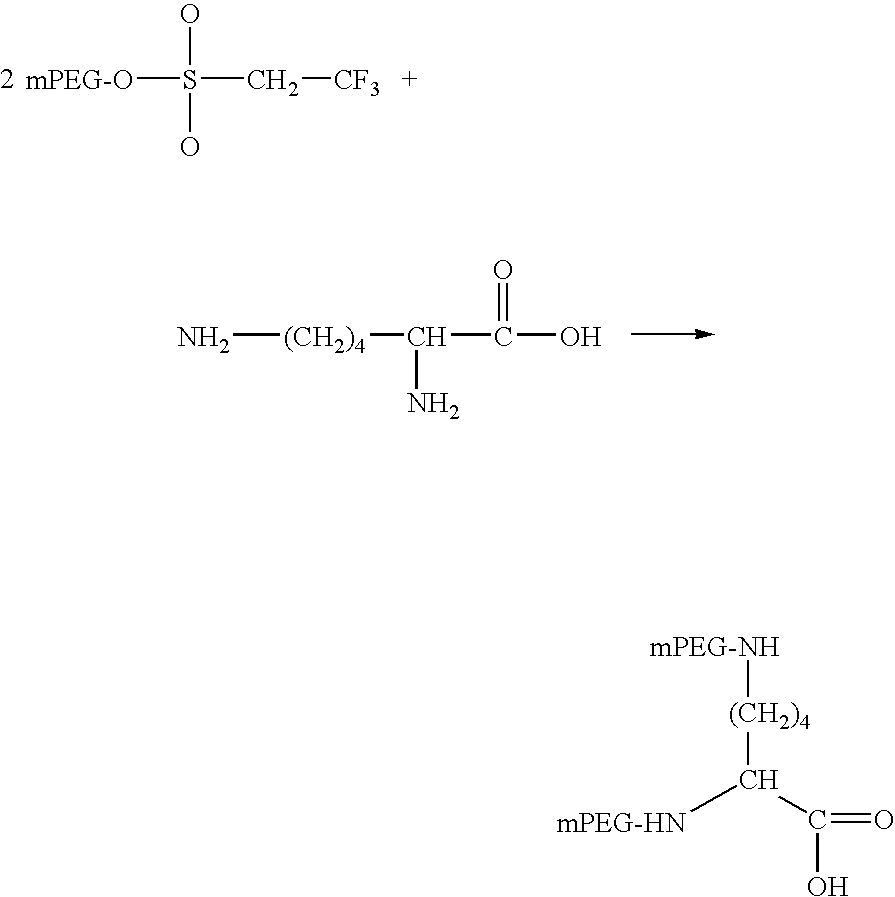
[mPEG-O]S(O)(O)C[CF3].[(CH2)4](N)C(C(O)=O)N.[(CH2)4](C([mPEG-HN])C(=O)O)[mPEG-NH]
